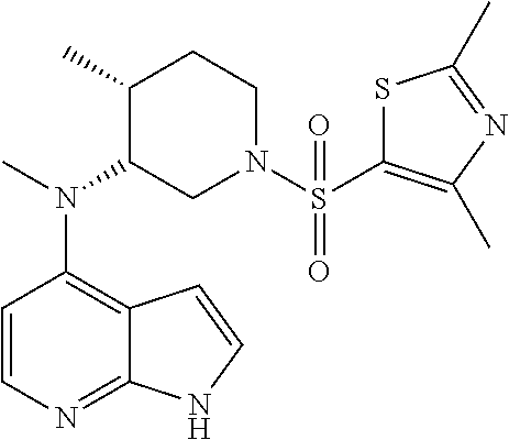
C1=CN=C2C(=C1N(C)C1CN(S(=O)(=O)C3=C(C)N=C(C)S3)CCC1C)C=CN2
